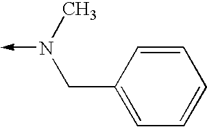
N(->C)(C)CC1=CC=CC=C1
